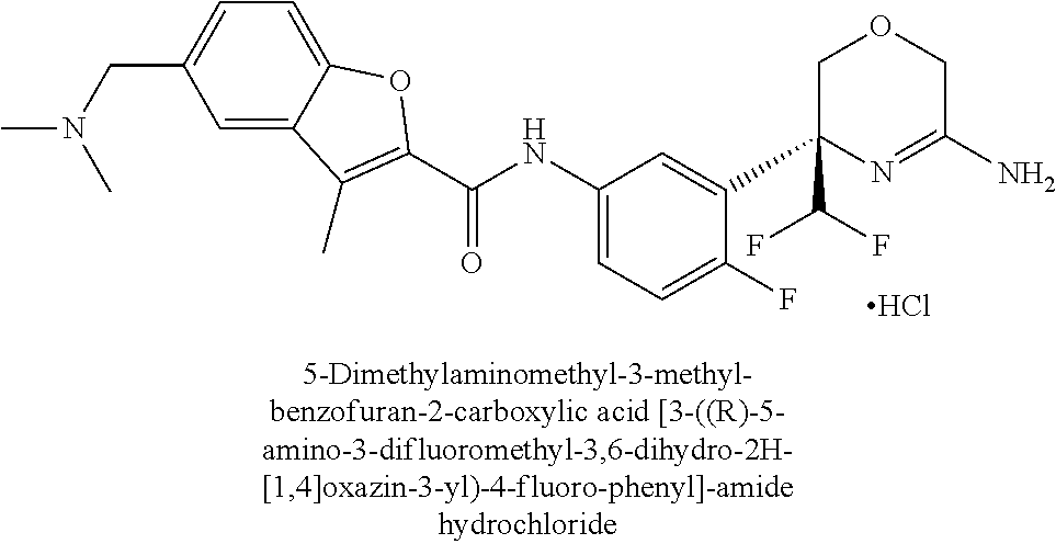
Cl.C(NC1=CC=C(F)C(C2(C(F)F)N=C(N)COC2)=C1)(=O)C1=C(C)C2=CC(CN(C)C)=CC=C2O1
